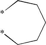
*CCCCC*
